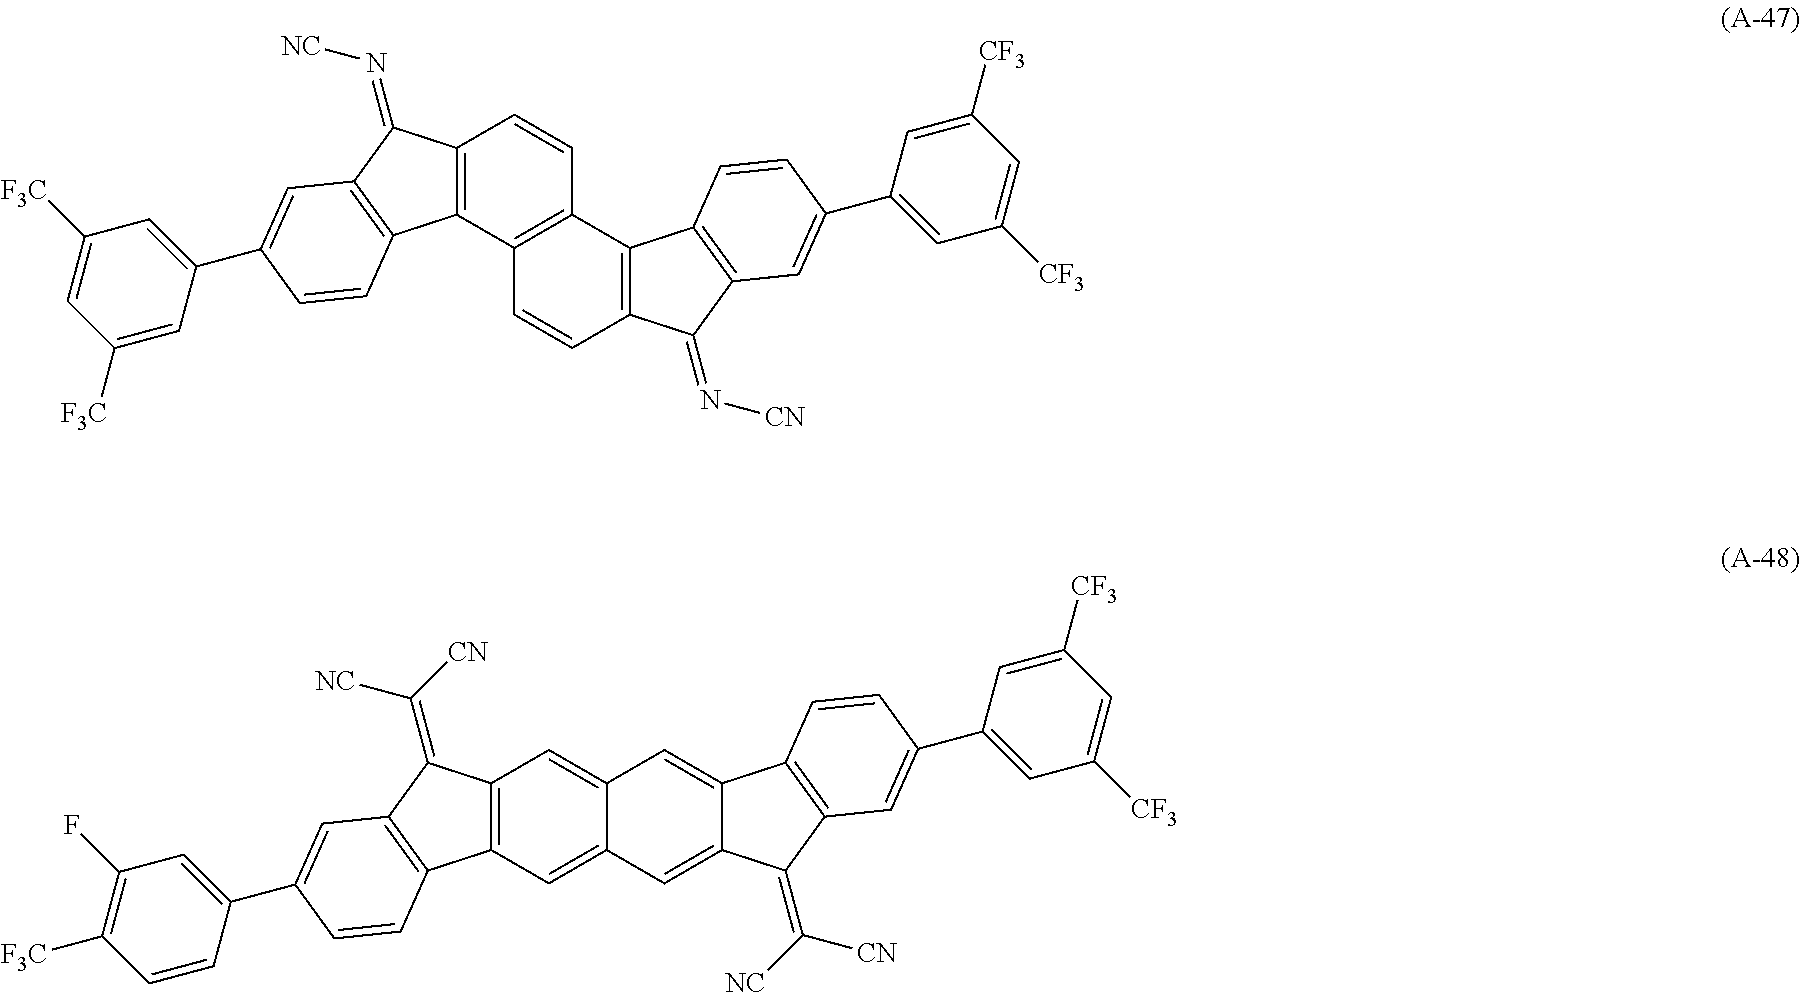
C12=C(C3=C(C=C1)C1=C(C=C3)C(=N[CN])C3=C1C=CC(C1=CC([CF3])=CC([CF3])=C1)=C3)C1=C(C2=N[NC])C=C(C2=CC([F3C])=CC([F3C])=C2)C=C1.C12=C(C=C3C(=C1)C=C1C4=C(C(=C([CN])[NC])C1=C3)C=C(C1=CC([CF3])=CC([CF3])=C1)C=C4)C1=C(C2=C([NC])[CN])C=C(C2=CC(F)=C([F3C])C=C2)C=C1
